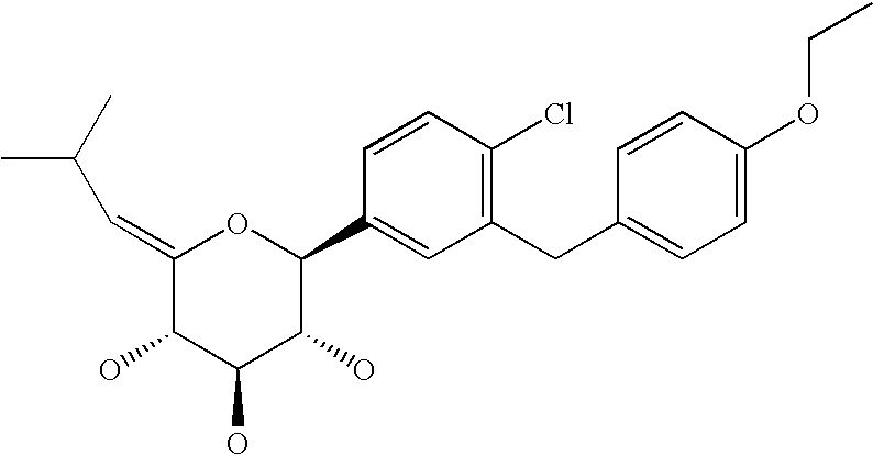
C1(=CC(C)C)C(O)C(O)C(O)C(C2=CC(CC3=CC=C(OCC)C=C3)=C(Cl)C=C2)O1
